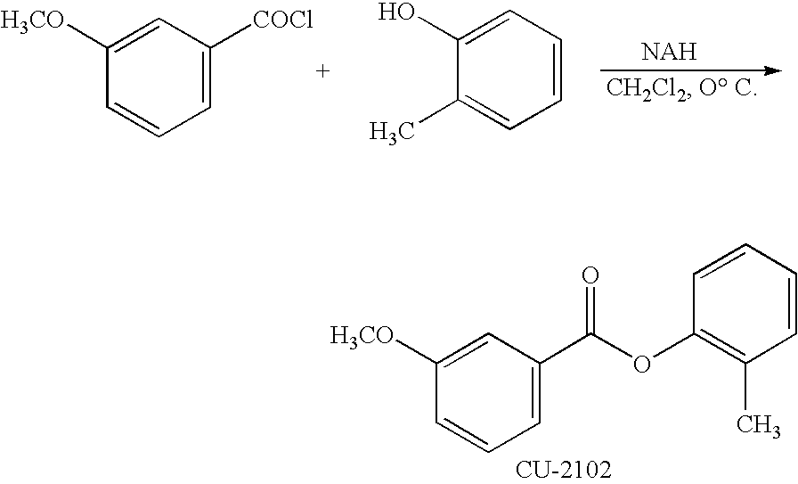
C1([H3CO])=CC(C(OC2=C(C)C=CC=C2)=O)=CC=C1.C1([H3CO])=CC([COCl])=CC=C1.C1(O)=CC=CC=C1C
